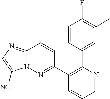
C1=CC(C2=C(C3=NN4C(=NC=C4[NC])C=C3)C=CC=N2)=CC(C)=C1F
